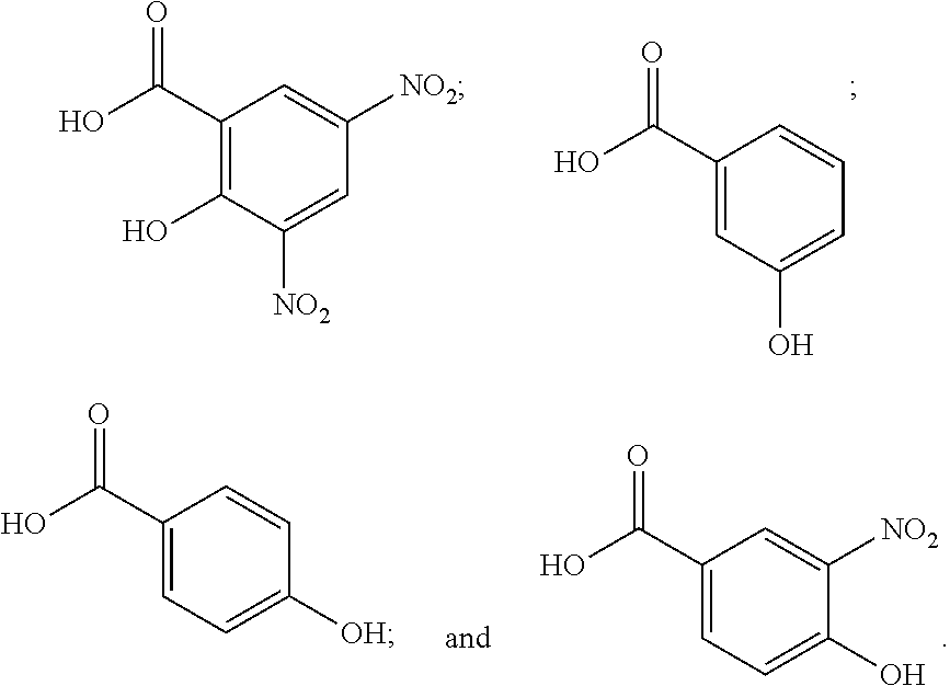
C1(C(O)=O)=CC=C(O)C([NO2])=C1.C1(C(O)=O)=CC=C([OH])C=C1.C1(C(O)=O)=CC(O)=CC=C1.C1(C(O)=O)=C(O)C([NO2])=CC([NO2])=C1
